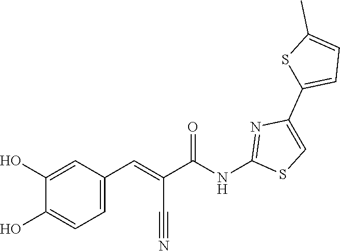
S1C(C2=CSC(NC(C(=CC3=CC=C(O)C(O)=C3)C#N)=O)=N2)=CC=C1C
